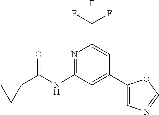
N1=C(NC(C2CC2)=O)C=C(C2=CN=CO2)C=C1C(F)(F)F
